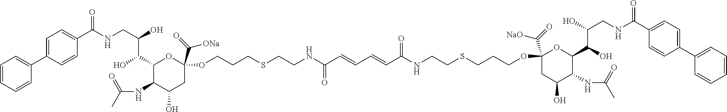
C1=CC=CC(C2=CC=C(C(NCC(O)C(C3C(NC(C)=O)C(O)CC(C(=O)[ONa])(OCCCSCCNC(C=CC=CC(NCCSCCCOC4(C(=O)[NaO])CC(O)C(NC(C)=O)C(C(O)C(O)CNC(C5=CC=C(C6=CC=CC=C6)C=C5)=O)O4)=O)=O)O3)O)=O)C=C2)=C1
